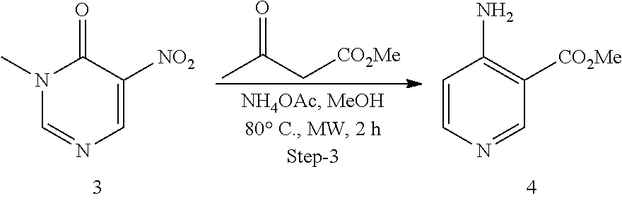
C1=C([NO2])C(=O)N(C)C=N1.CC(C[CO2Me])=O.C1=NC=CC(N)=C1[CO2Me]
